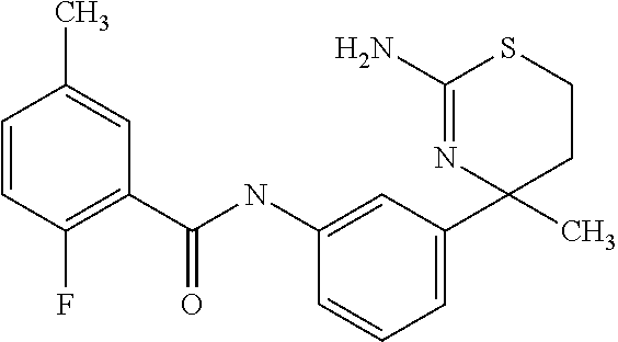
C1=CC(F)=C(C(NC2=CC(C3(C)CCSC(N)=N3)=CC=C2)=O)C=C1C
